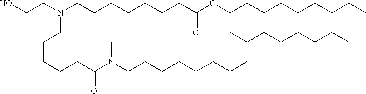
C(CCCC)CCCN(C(CCCCCN(CCO)CCCCCCCC(=O)OC(CCCCCCCC)CCCCCCCC)=O)C
